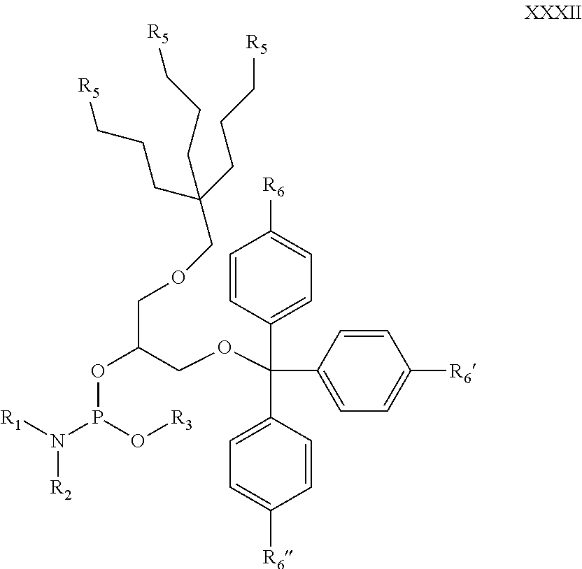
[R1]N(P(O[R3])OC(COCC(CCC[R5])(CCC[R5])CCC[R5])COC(C1=CC=C([R6])C=C1)(C1=CC=C([R6])C=C1)C1=CC=C([R6])C=C1)[R2]
